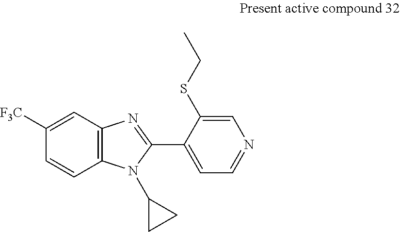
C1=C([F3C])C=CC2=C1N=C(C1=CC=NC=C1SCC)N2C1CC1
